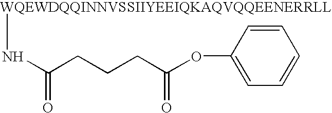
[WQEWDQQINNVSSIIYEEIQKAQVQQEENERRLL]NC(CCCC(OC1=CC=CC=C1)=O)=O
